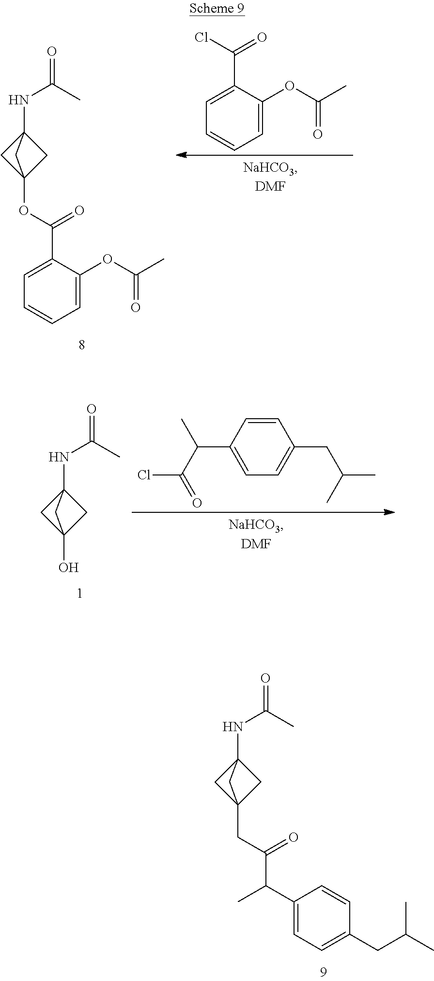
N(C12CC(OC(C3=CC=CC=C3OC(C)=O)=O)(C1)C2)C(C)=O.C1=C(C(=O)Cl)C(OC(C)=O)=CC=C1.N(C12CC(O)(C1)C2)C(C)=O.ClC(=O)C(C1=CC=C(CC(C)C)C=C1)C.N(C12CC(CC(C(C)C3=CC=C(CC(C)C)C=C3)=O)(C1)C2)C(C)=O
